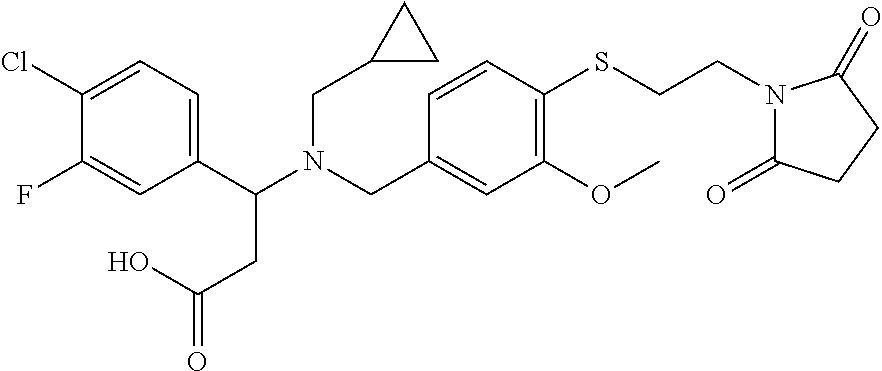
C1(C(N(CC2=CC(OC)=C(SCCN3C(=O)CCC3=O)C=C2)CC2CC2)CC(O)=O)=CC=C(Cl)C(F)=C1
